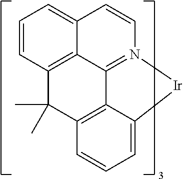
C1=CC2=CC=CC3=C2C2=N1[Ir]C1=CC=CC(=C21)C3(C)C
